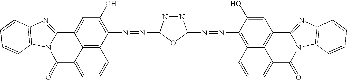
C12=C3C(N=NC4NNC(N=NC5=C6C7=C(C=C5O)C5=NC8=C(N5C(=O)C7=CC=C6)C=CC=C8)O4)=C(O)C=C1C1=NC4=C(N1C(=O)C2=CC=C3)C=CC=C4
